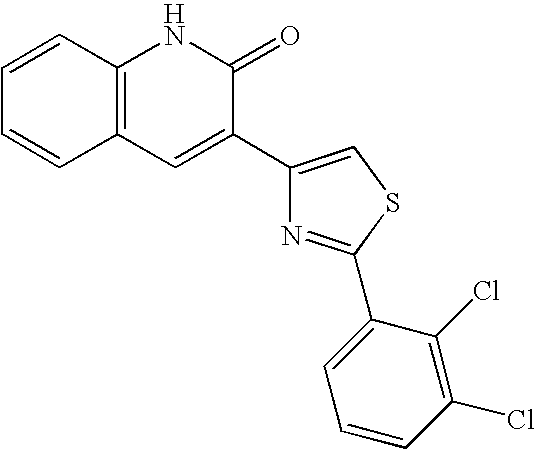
C1=CC2=C(C=C1)NC(=O)C(C1=CSC(C3=CC=CC(Cl)=C3Cl)=N1)=C2
